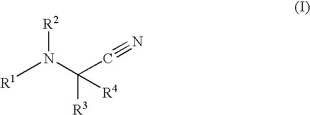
[R1]N(C([R3])(C#N)[R4])[R2]
